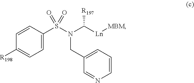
C1=C(S(N(C([Ln][MBM])[R197])CC2=CC=CN=C2)(=O)=O)C=CC([R198])=C1
